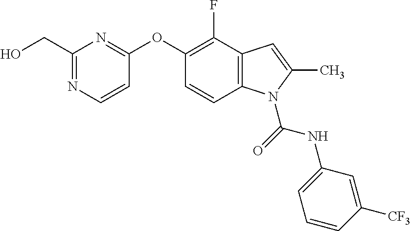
C1(CO)=NC=CC(OC2=C(F)C3=C(C=C2)N(C(=O)NC2=CC=CC([CF3])=C2)C(C)=C3)=N1
